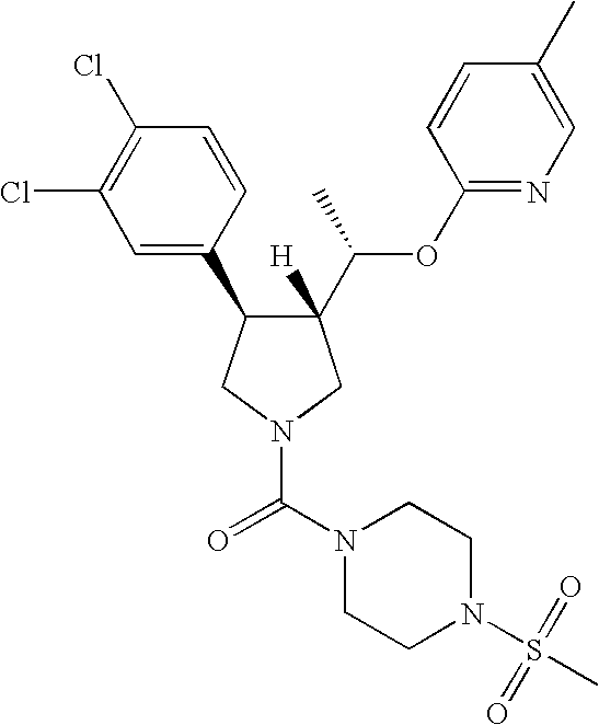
C1(C(C)OC2=NC=C(C)C=C2)([H])C(C2=CC(Cl)=C(Cl)C=C2)CN(C(N2CCN(S(=O)(C)=O)CC2)=O)C1
